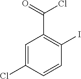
C1=C(Cl)C=CC(I)=C1C(Cl)=O
